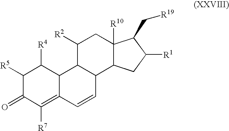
C12=C([R7])C(=O)C([R5])C([R4])C1C1C(C=C2)C2C([R10])(CC1[R2])C(C[R19])C([R1])C2
